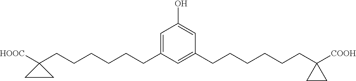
C1=C(CCCCCCC2([HOOC])CC2)C=C(CCCCCCC2([COOH])CC2)C=C1O
